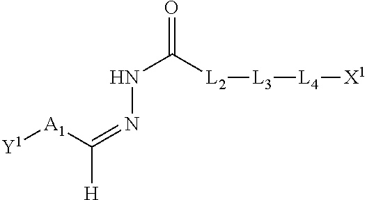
[L3]([L4][X1])[L2]C(NN=C([A1][Y1])[H])=O
